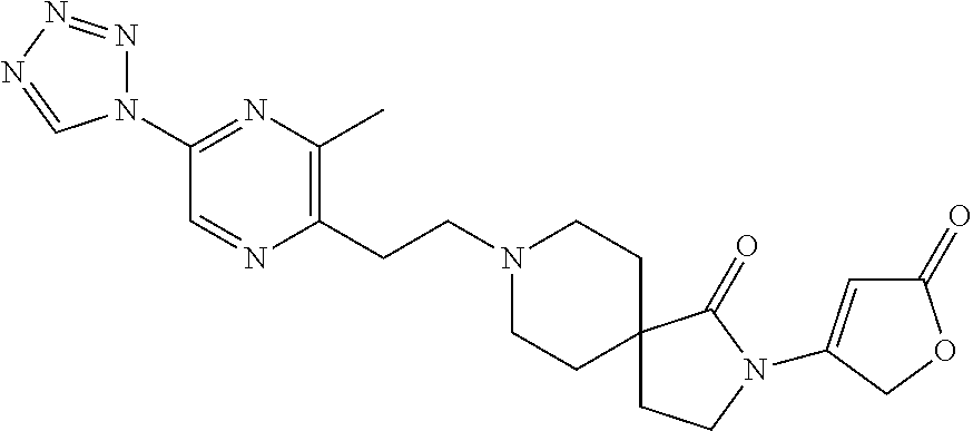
N1(C2=NC(C)=C(CCN3CCC4(CC3)CCN(C3=CC(=O)OC3)C4=O)N=C2)N=NN=C1
